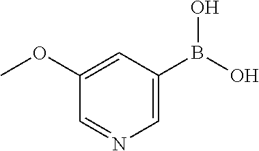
C1=C(B(O)O)C=C(OC)C=N1
